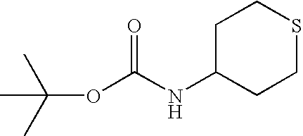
C1C(NC(OC(C)(C)C)=O)CCSC1
